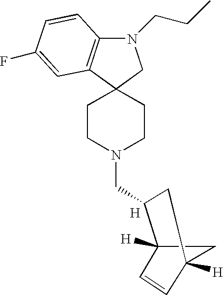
C12([H])CC([H])(C=C1)CC2CN1CCC2(CC1)C1=C(N(CCC)C2)C=CC(F)=C1.[H]
